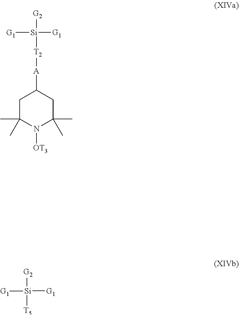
C1C(C)(C)N([OT3])C(C)(C)CC1[A][T2][Si]([G2])([G1])[G1].[Si]([G1])([G1])([G2])[T5]
